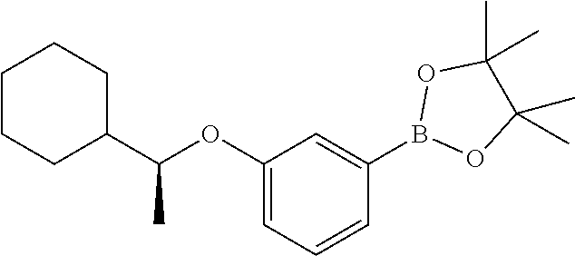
C1CCC(C(OC2=CC=CC(B3OC(C)(C)C(C)(C)O3)=C2)C)CC1
